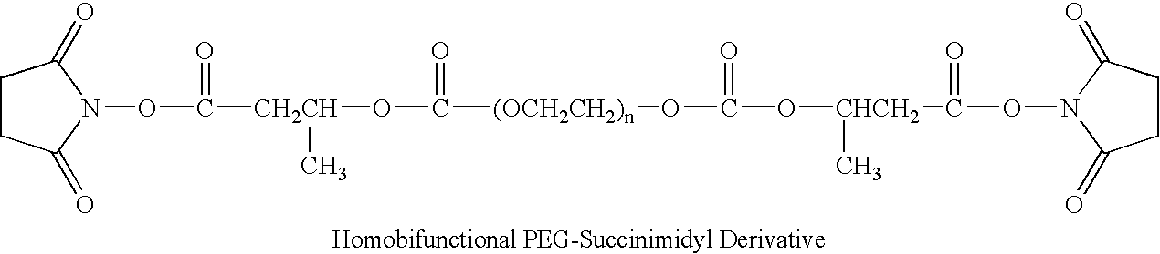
C1CC(=O)N(OC(=O)[CH2CH](C)OC(=O)[(OCH2CH2)n]OC(=O)O[CHCH2](C)C(=O)ON2C(=O)CCC2=O)C1=O
